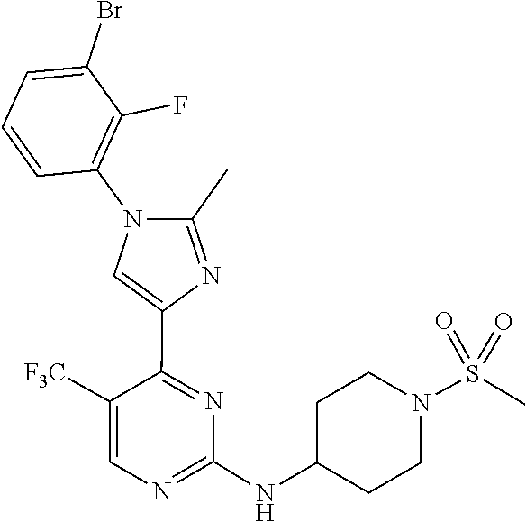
C1(NC2CCN(S(=O)(=O)C)CC2)=NC=C([F3C])C(C2=CN(C3=C(F)C(Br)=CC=C3)C(C)=N2)=N1
